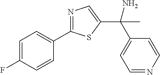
C1(C2=NC=C(C(C)(C3=CC=NC=C3)N)S2)=CC=C(F)C=C1
